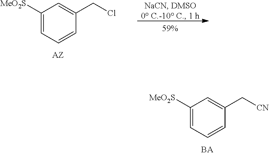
C1([MeO2S])=CC=CC(CCl)=C1.C1([MeO2S])=CC=CC(C[CN])=C1
